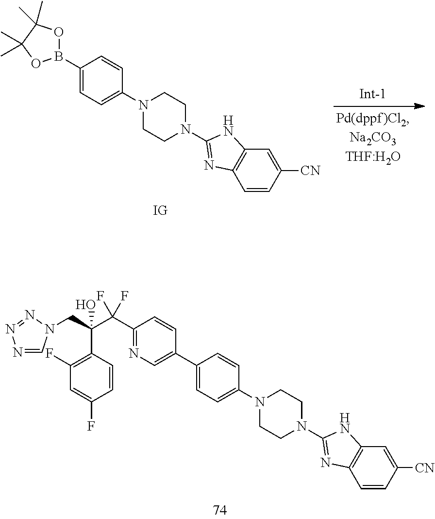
C1(C2=CN=C(C(C(CN3C=NN=N3)(C3=C(F)C=C(F)C=C3)O)(F)F)C=C2)=CC=C(N2CCN(C3=NC4=C(C=C([CN])C=C4)N3)CC2)C=C1.C1CN(C2=NC3=C(C=C([CN])C=C3)N2)CCN1C1=CC=C(B2OC(C)(C)C(C)(C)O2)C=C1
